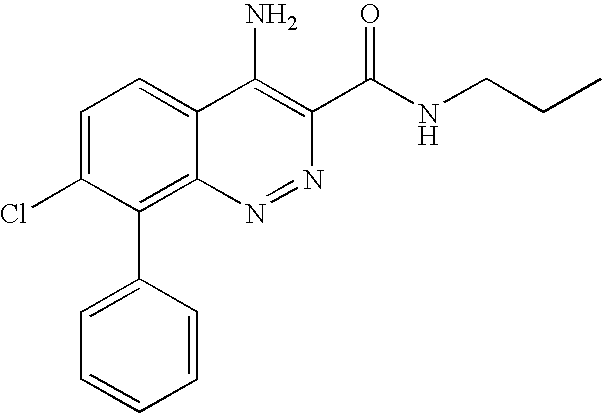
C1=CC=CC(C2=C3N=NC(C(NCCC)=O)=C(N)C3=CC=C2Cl)=C1
